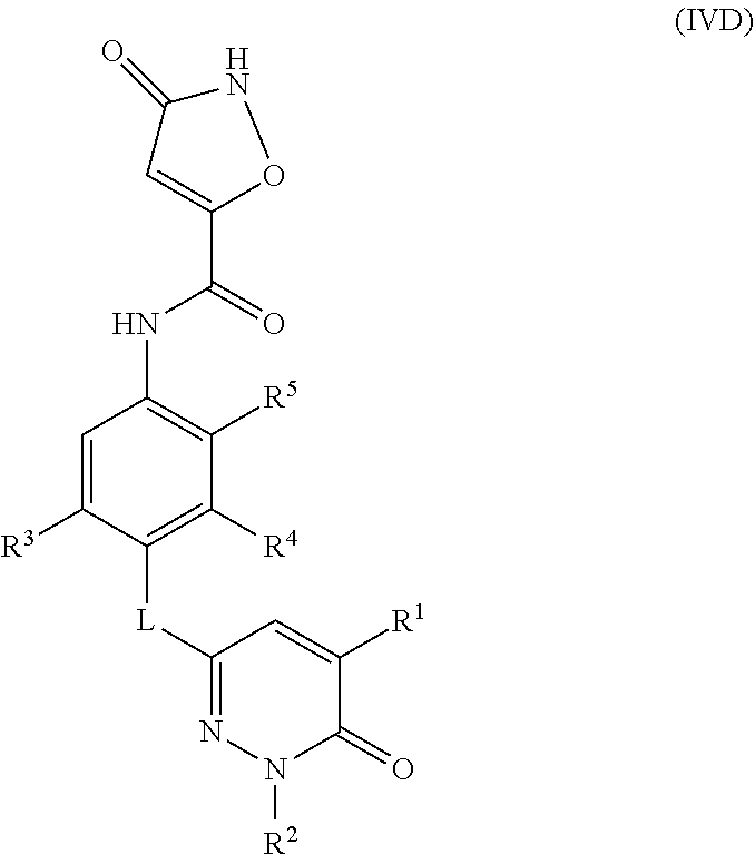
C1=C([R3])C([L]C2=NN([R2])C(=O)C([R1])=C2)=C([R4])C([R5])=C1NC(C1=CC(=O)NO1)=O
